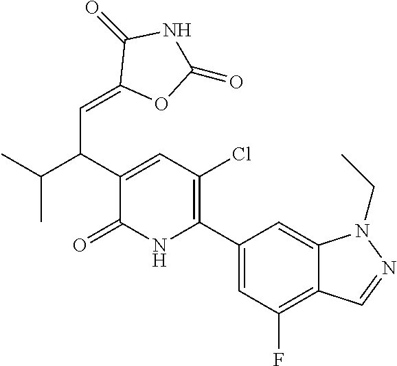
C1(C2=C(Cl)C=C(C(C(C)C)C=C3OC(=O)NC3=O)C(=O)N2)=CC(F)=C2C(=C1)N(CC)N=C2
